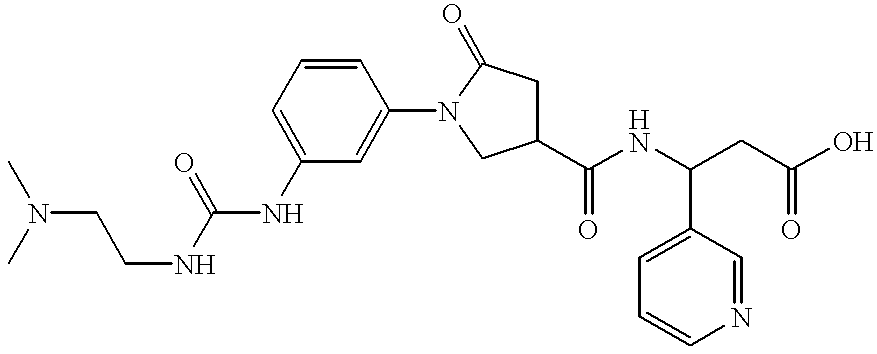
C(CNC(=O)NC1=CC=CC(N2CC(C(NC(CC(O)=O)C3=CC=CN=C3)=O)CC2=O)=C1)N(C)C
